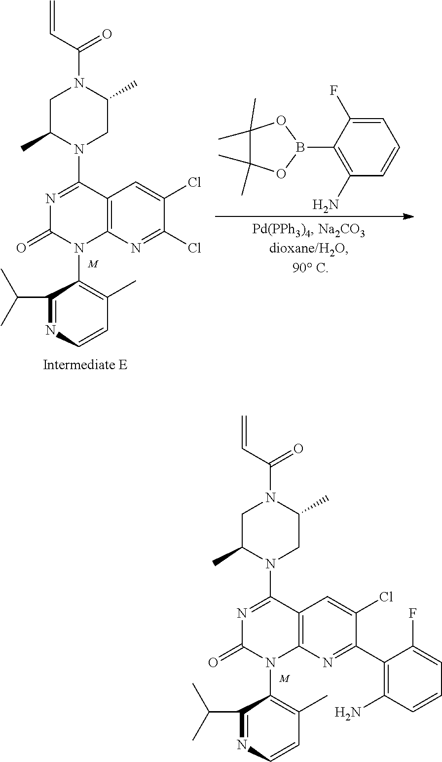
C1(C2=C(N)C=CC=C2F)=NC2=C(C=C1Cl)C(N1C(C)CN(C(C=C)=O)C(C)C1)=NC(=O)N2C1=C(C)C=CN=C1C(C)C.[M].C1(Cl)=NC2=C(C=C1Cl)C(N1C(C)CN(C(C=C)=O)C(C)C1)=NC(=O)N2C1=C(C)C=CN=C1C(C)C.[M].B1(C2=C(N)C=CC=C2F)OC(C)(C)C(C)(C)O1
